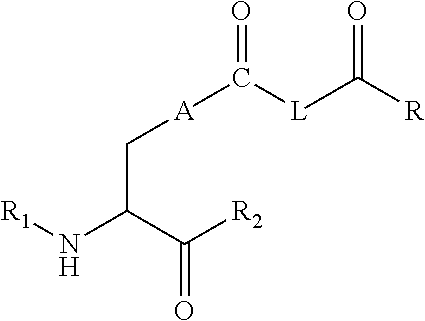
C(C([R2])=O)(N[R1])C[A]C([L]C([R])=O)=O
